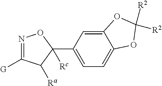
N1=C([G])C([Ra])C([Rc])(C2=CC=C3C(=C2)OC([R2])([R2])O3)O1
